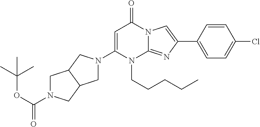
C1(N2CC3C(C2)CN(C(OC(C)(C)C)=O)C3)=CC(=O)N2C(=NC(C3=CC=C(Cl)C=C3)=C2)N1CCCCC
